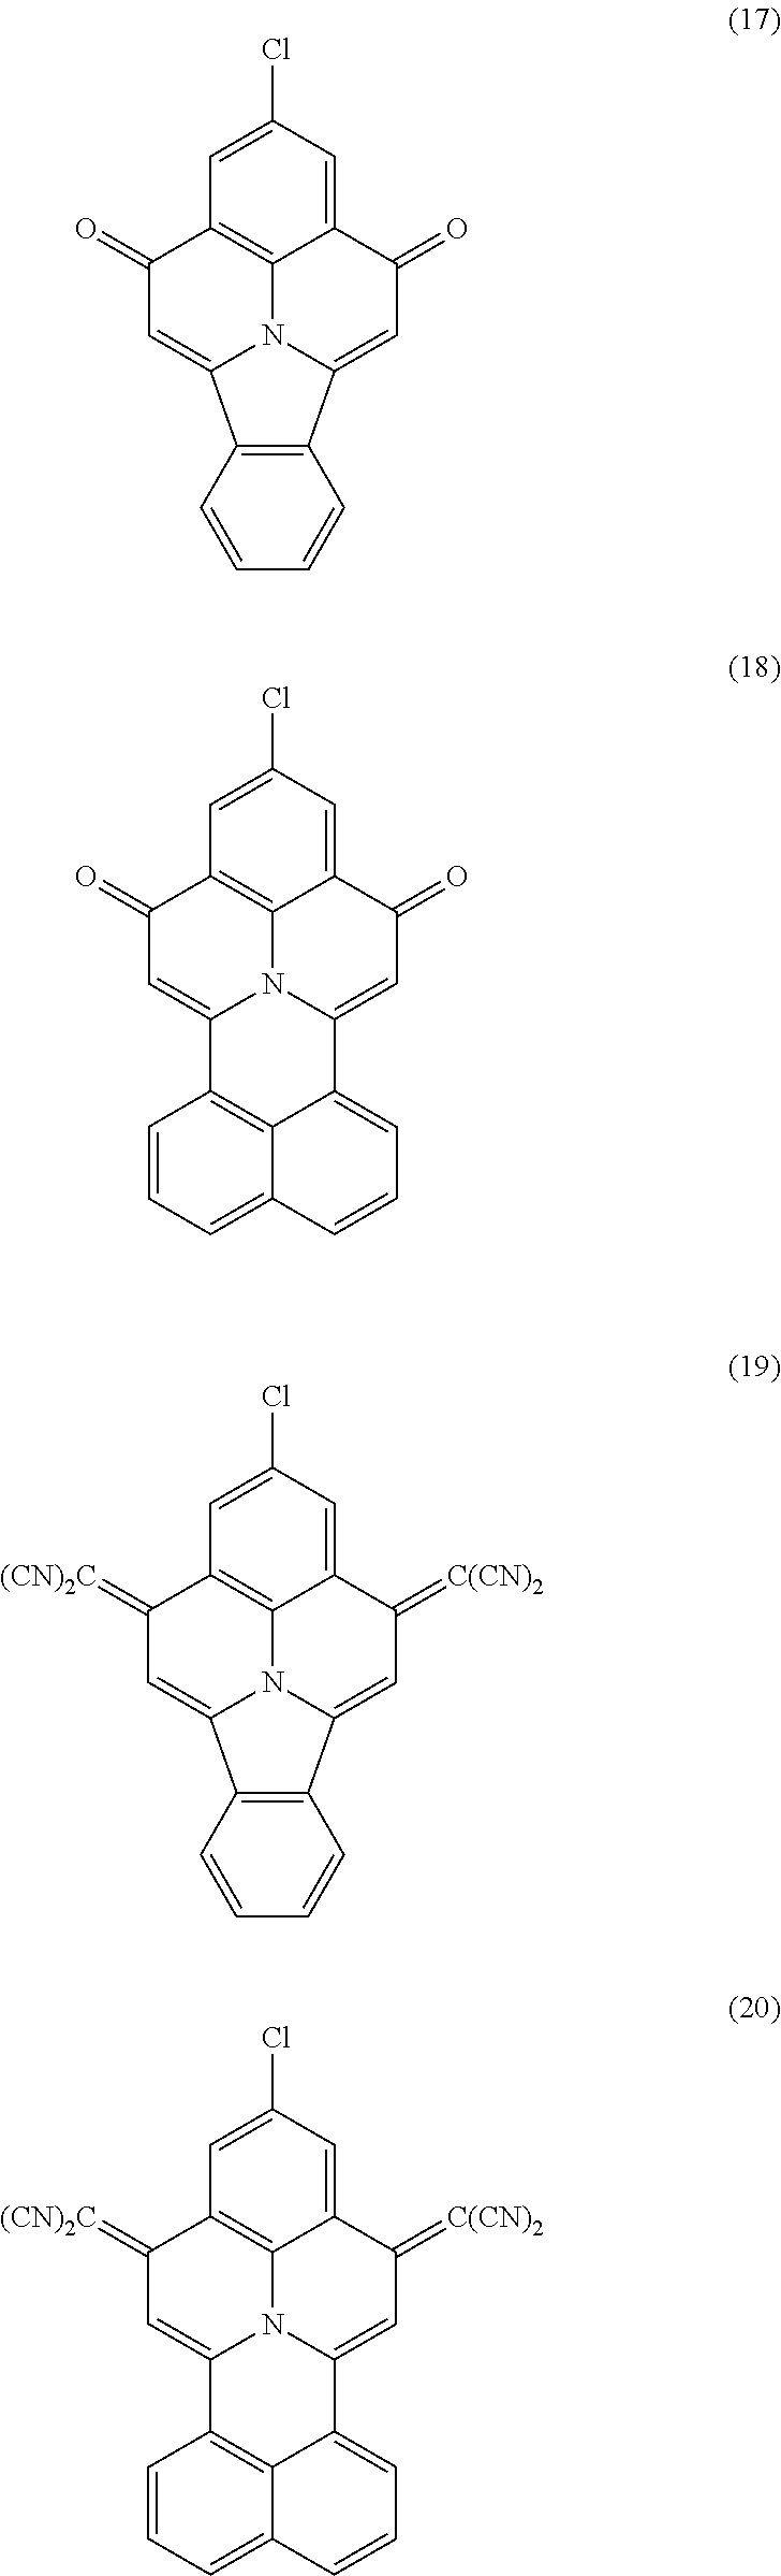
C1(Cl)=CC2=C3C(=C1)C(=O)C=C1C4=C(C(=CC2=O)N31)C=CC=C4.C1(Cl)=CC2=C3C(=C1)C(=O)C=C1N3C(=CC2=O)C2=C3C1=CC=CC3=CC=C2.C1(Cl)=CC2=C3C(=C1)C(=[C(CN)2])C=C1C4=C(C(=CC2=[(CN)2C])N31)C=CC=C4.C1(Cl)=CC2=C3C(=C1)C(=[C(CN)2])C=C1N3C(=CC2=[(CN)2C])C2=C3C1=CC=CC3=CC=C2
